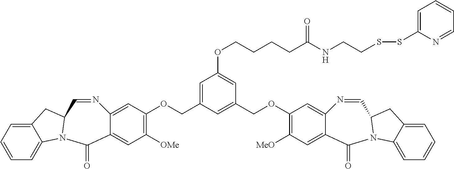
C1=C2C(=CC([OMe])=C1OCC1=CC(OCCCCC(NCCSSC3=CC=CC=N3)=O)=CC(COC3=C([MeO])C=C4C(=C3)N=CC3N(C4=O)C4=CC=CC=C4C3)=C1)C(=O)N1C3=CC=CC=C3CC1C=N2
